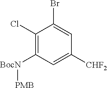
C1(Cl)=C([BocN][PMB])C=C([CHF2])C=C1Br
